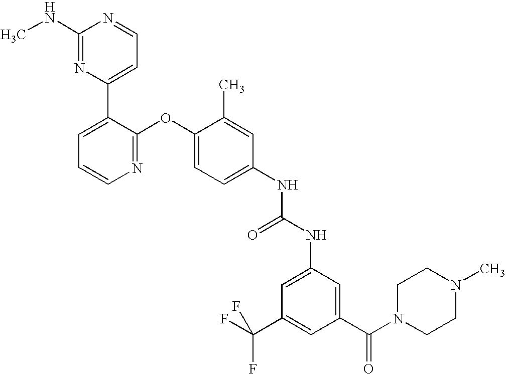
C1(NC)=NC(C2=CC=CN=C2OC2=CC=C(NC(NC3=CC(C(F)(F)F)=CC(C(N4CCN(C)CC4)=O)=C3)=O)C=C2C)=CC=N1
